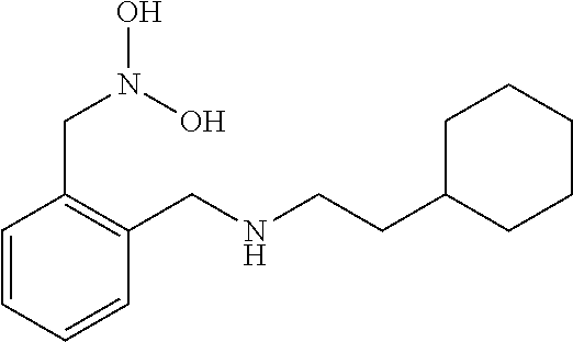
C1C(CCNCC2=C(CN(O)O)C=CC=C2)CCCC1
